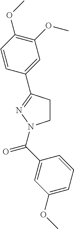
C1CC(C2=CC(OC)=C(OC)C=C2)=NN1C(C1=CC(OC)=CC=C1)=O
